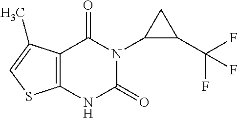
C12=C(NC(=O)N(C3C(C(F)(F)F)C3)C1=O)SC=C2C
